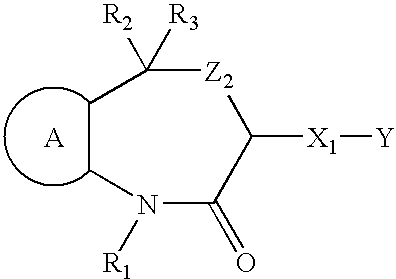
C1CN([R1])C(=O)C([X1][Y])[Z2]C1([R2])[R3].[A]
